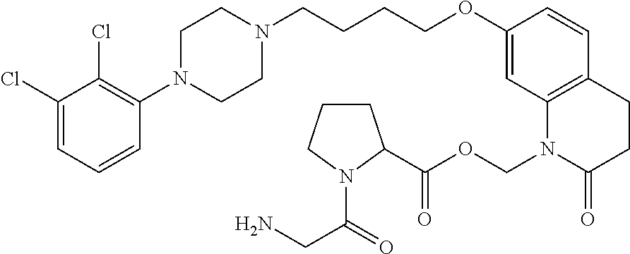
C1(Cl)=CC=CC(N2CCN(CCCCOC3=CC4=C(C=C3)CCC(=O)N4COC(=O)C3CCCN3C(CN)=O)CC2)=C1Cl
